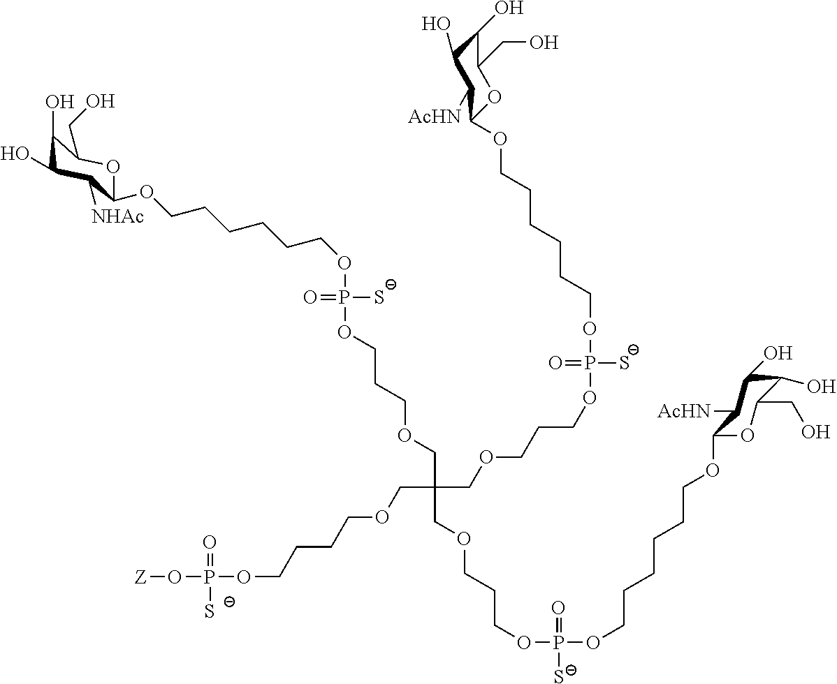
P(OCCCOCC(COCCCOP(OCCCCCCOC1OC(CO)C(O)C(O)C1[AcHN])(=O)[S-])(COCCCOP([S-])(=O)OCCCCCCOC1C([AcHN])C(O)C(O)C(CO)O1)COCCCCOP(O[Z])(=O)[S-])([S-])(=O)OCCCCCCOC1C([NHAc])C(O)C(O)C(CO)O1
